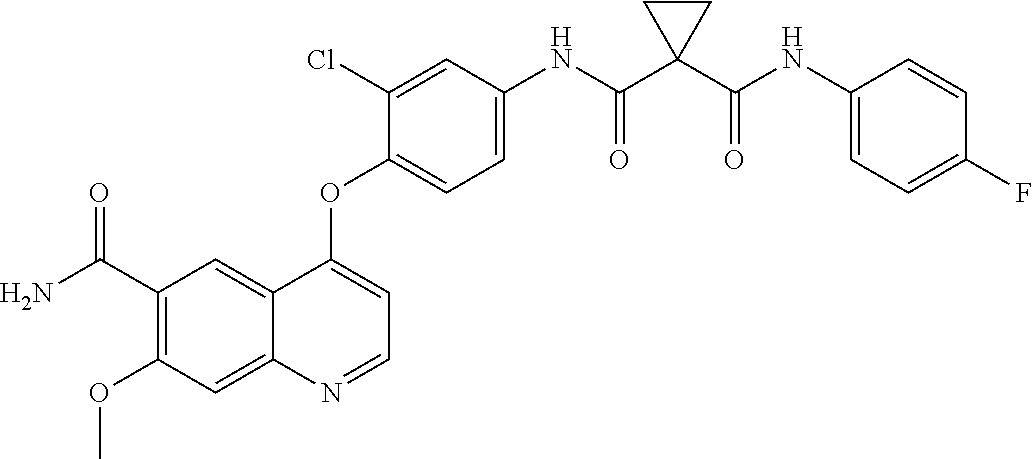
C12=CC(C(N)=O)=C(OC)C=C1N=CC=C2OC1=CC=C(NC(C2(C(NC3=CC=C(F)C=C3)=O)CC2)=O)C=C1Cl
